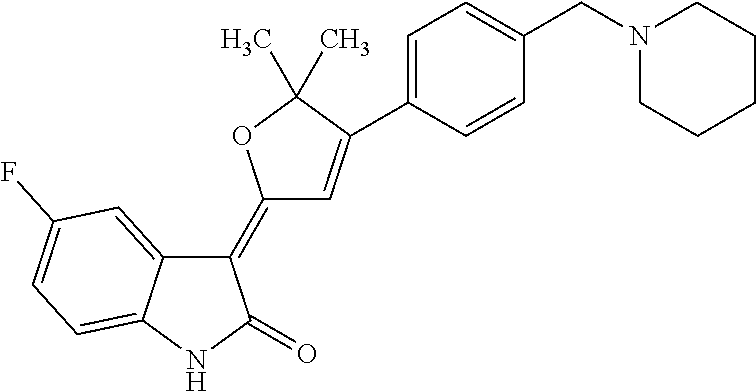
C1(=C2C=C(C3=CC=C(CN4CCCCC4)C=C3)C(C)(C)O2)C2=CC(F)=CC=C2NC1=O
